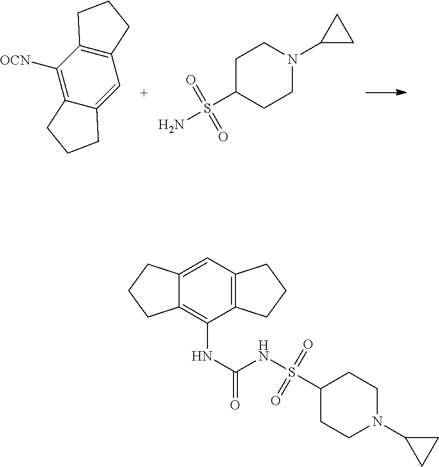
C12=C(C([OCN])=C3C(=C1)CCC3)CCC2.C1(S(N)(=O)=O)CCN(C2CC2)CC1.C12=C(C=C3C(=C1NC(=O)NS(C1CCN(C4CC4)CC1)(=O)=O)CCC3)CCC2
